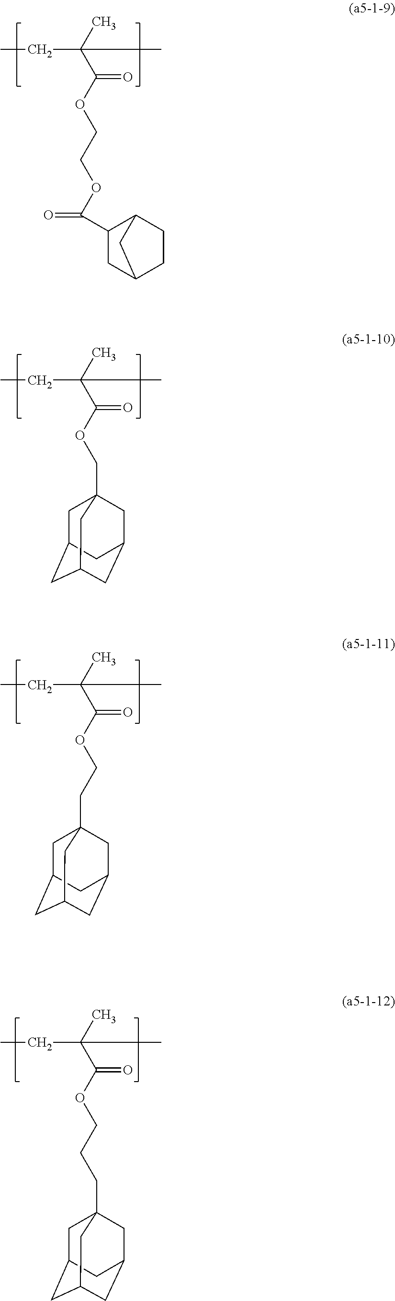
CC(C(OCCOC(=O)C1CC2CCC1C2)=O)(C)CC.CC(C(OCC12CC3CC(CC(C1)C3)C2)=O)(C)CC.CC(C(OCCC12CC3CC(CC(C1)C3)C2)=O)(C)CC.CC(C(OCCCC12CC3CC(CC(C1)C3)C2)=O)(C)CC
